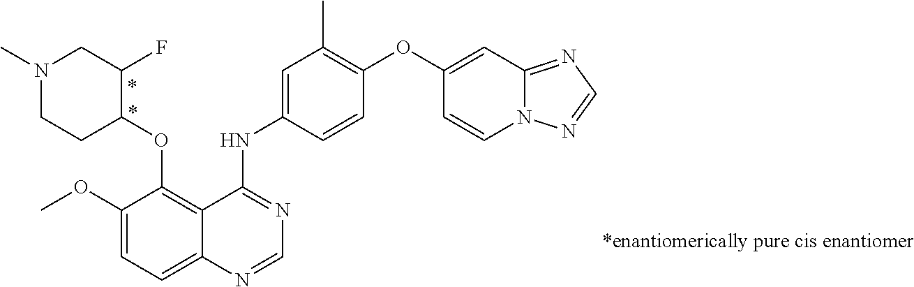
N1(C)CCC(OC2=C3C(=CC=C2OC)N=CN=C3NC2=CC(C)=C(OC3=CC4=NC=NN4C=C3)C=C2)C(F)C1
